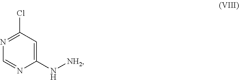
C1=NC(N[NH2])=CC(Cl)=N1
